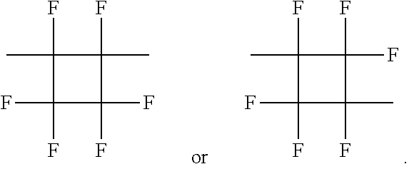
FC1(C)C(F)(F)C(C)(F)C1(F)F.FC1(C)C(F)(C)C(F)(F)C1(F)F
